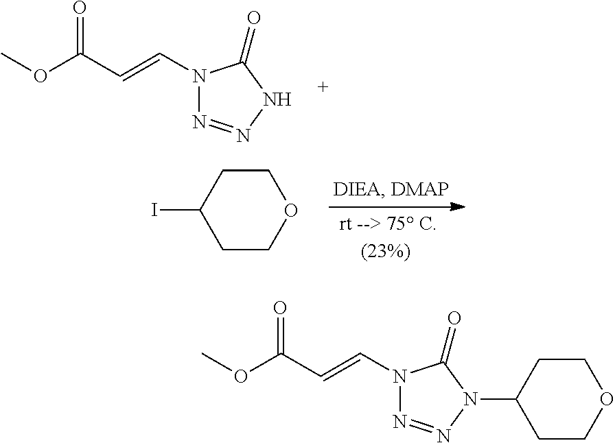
N1(C=CC(OC)=O)N=NNC1=O.C1CC(I)CCO1.N1(C=CC(OC)=O)N=NN(C2CCOCC2)C1=O
